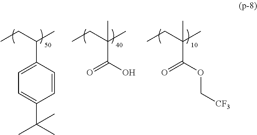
CCC(C)C1=CC=C(C(C)(C)C)C=C1.CCC(C)(C(=O)O)C.CCC(C)(C(=O)OC[CF3])C
